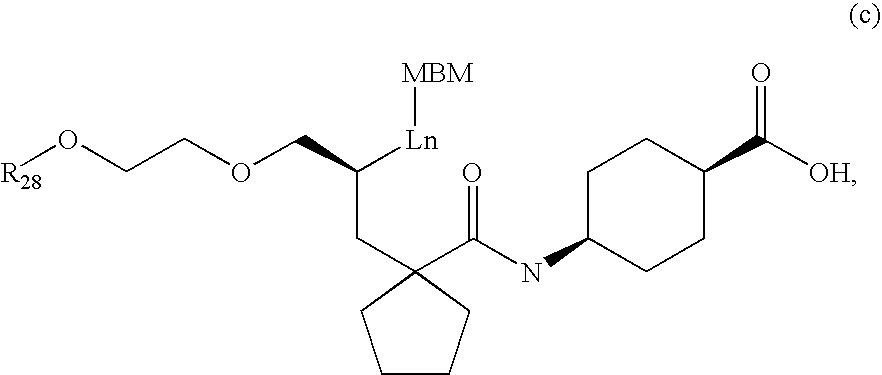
[R28]OCCOCC([Ln][MBM])CC1(C(=O)NC2CCC(C([OH])=O)CC2)CCCC1
